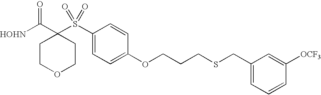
[HOHN]C(C1(S(C2=CC=C(OCCCSCC3=CC=CC([OCF3])=C3)C=C2)(=O)=O)CCOCC1)=O
